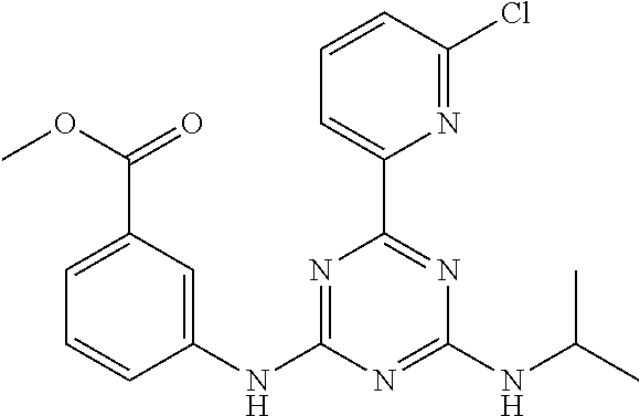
C1(NC2=CC(C(OC)=O)=CC=C2)=NC(C2=CC=CC(Cl)=N2)=NC(NC(C)C)=N1
